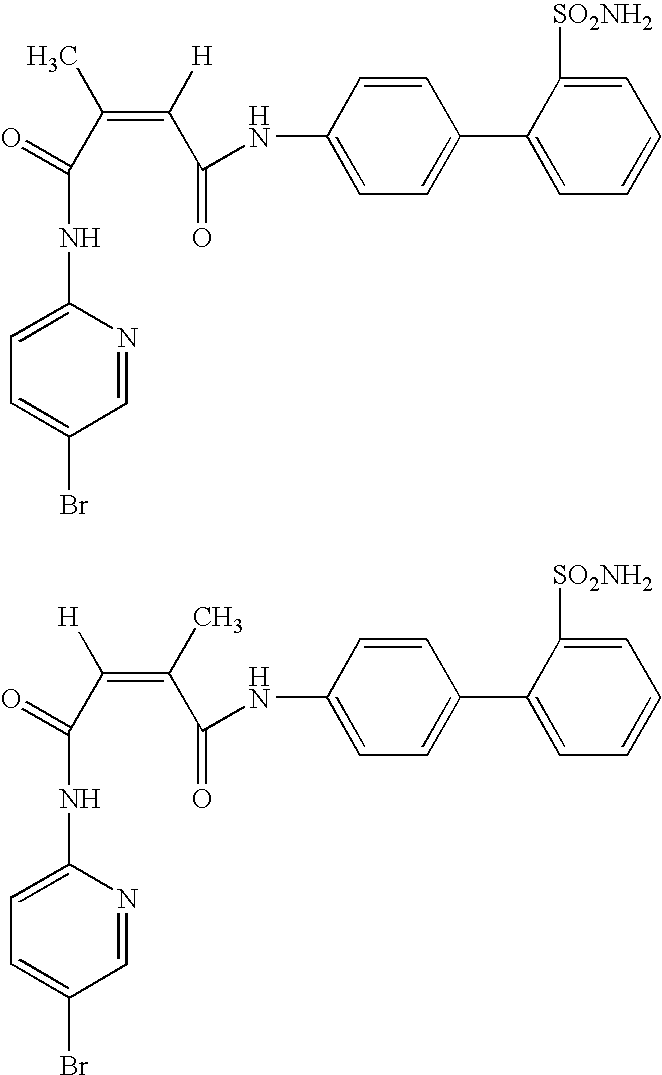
C1=CC(NC(C([H])=C(C(NC2=CC=C(Br)C=N2)=O)C)=O)=CC=C1C1=CC=CC=C1[SO2NH2].C1=CC(NC(C(C)=C(C(NC2=CC=C(Br)C=N2)=O)[H])=O)=CC=C1C1=CC=CC=C1[SO2NH2]
